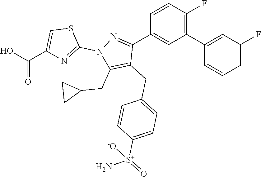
C1(C2=CC(F)=CC=C2)=C(F)C=CC(C2=NN(C3=NC(C(O)=O)=CS3)C(CC3CC3)=C2CC2=CC=C([S+](N)(=O)[-O])C=C2)=C1
